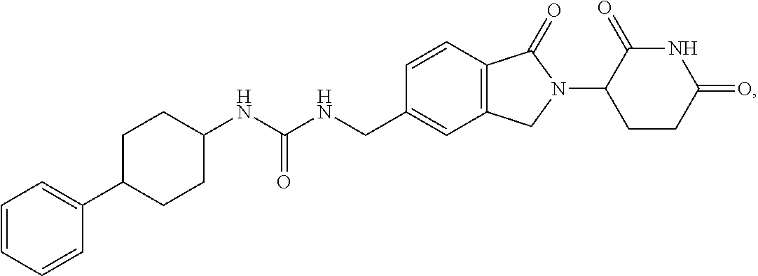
C1(C2CCC(NC(NCC3=CC4=C(C=C3)C(=O)N(C3CCC(=O)NC3=O)C4)=O)CC2)=CC=CC=C1
